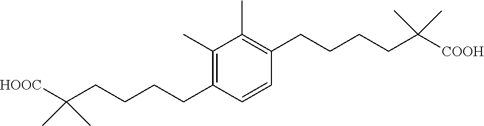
C1(C)=C(CCCCC(C)(C)[COOH])C=CC(CCCCC(C)(C)[HOOC])=C1C
